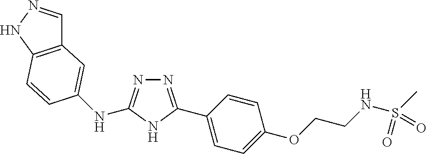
C12=C(NN=C1)C=CC(NC1=NN=C(C3=CC=C(OCCNS(=O)(C)=O)C=C3)N1)=C2
